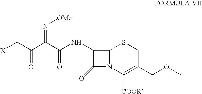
C1(NC(C(C(C[X])=O)=N[OMe])=O)C(=O)N2C1SCC(COC)=C2[COOR]
